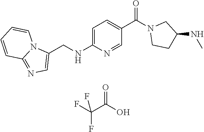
C1=C(NCC2=CN=C3N2C=CC=C3)N=CC(C(N2CCC(NC)C2)=O)=C1.O=C(O)C(F)(F)F
